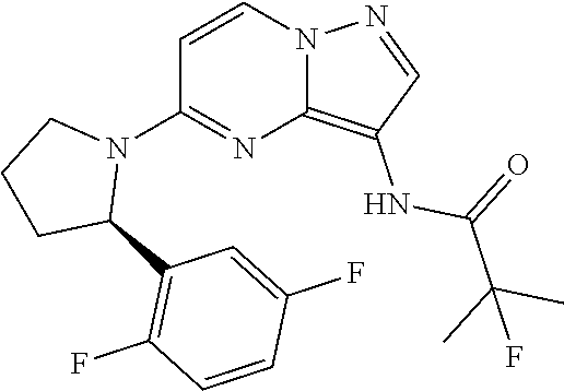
C1(N2CCCC2C2=C(F)C=CC(F)=C2)=NC2=C(NC(=O)C(C)(C)F)C=NN2C=C1
